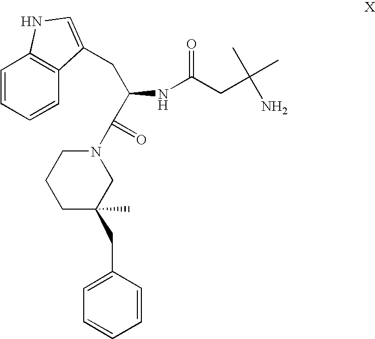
C1=CC=CC2=C1NC=C2CC(NC(CC(N)(C)C)=O)C(N1CCCC(CC2=CC=CC=C2)(C)C1)=O
